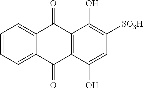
C1=CC=C2C(=C1)C(=O)C1=C(C2=O)C(O)=CC([SO3H])=C1O
